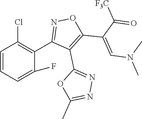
C1=CC=C(F)C(C2=NOC(C(C([F3C])=O)=CN(C)C)=C2C2=NN=C(C)O2)=C1Cl
